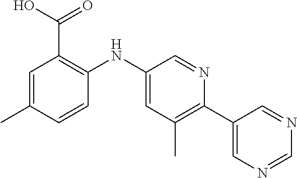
C1=C(C)C=CC(NC2=CC(C)=C(C3=CN=CN=C3)N=C2)=C1C(O)=O
